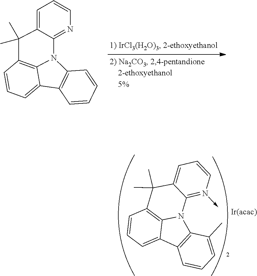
C1=CC=C2C3=C1C(C)(C)C1=CC=CN=C1N3C1=C2C=CC=C1.C1=CC=C2C3=C1C(C)(C)C1=CC=CN(->C)=C1N3C1=C2C=CC=C1C
